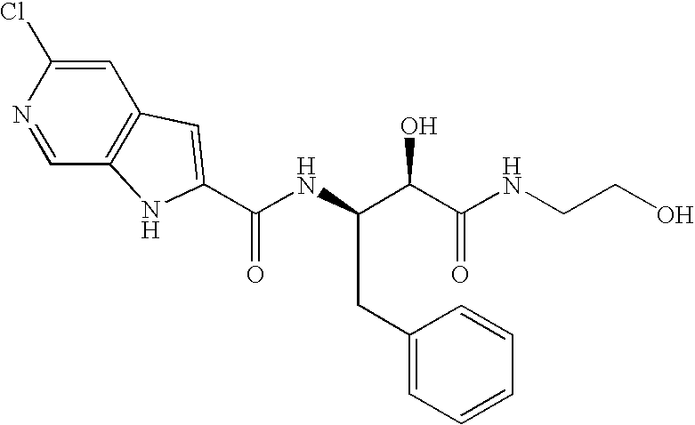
C1=C(Cl)N=CC2=C1C=C(C(NC(C(C(NCCO)=O)O)CC1=CC=CC=C1)=O)N2
